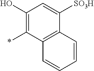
C12=C(C(*)=C(O)C=C1[SO3H])C=CC=C2
